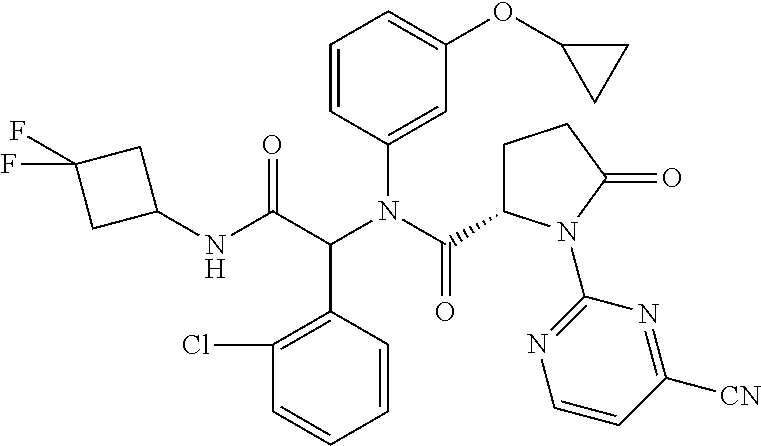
C1(Cl)=C(C(C(NC2CC(F)(F)C2)=O)N(C(=O)C2CCC(=O)N2C2=NC=CC([CN])=N2)C2=CC(OC3CC3)=CC=C2)C=CC=C1
